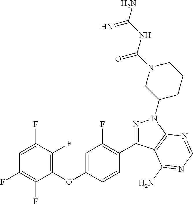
C1(OC2=CC(F)=C(C3=NN(C4CCCN(C(NC(N)=N)=O)C4)C4=C3C(N)=NC=N4)C=C2)=C(F)C(F)=CC(F)=C1F
